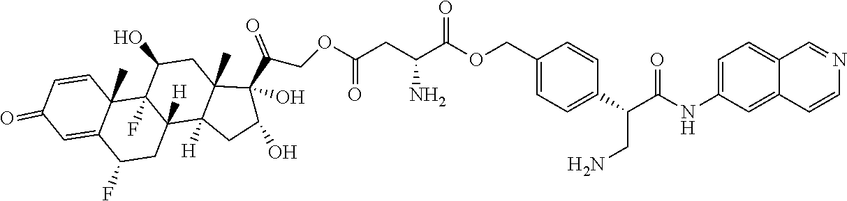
C1=CC2(C)C(=CC1=O)C(F)CC1([H])C2(F)C(O)CC2(C)C1([H])CC(O)C2(C(COC(CC(C(OCC1=CC=C(C(C(NC2=CC=C3C(=C2)C=CN=C3)=O)CN)C=C1)=O)N)=O)=O)O
